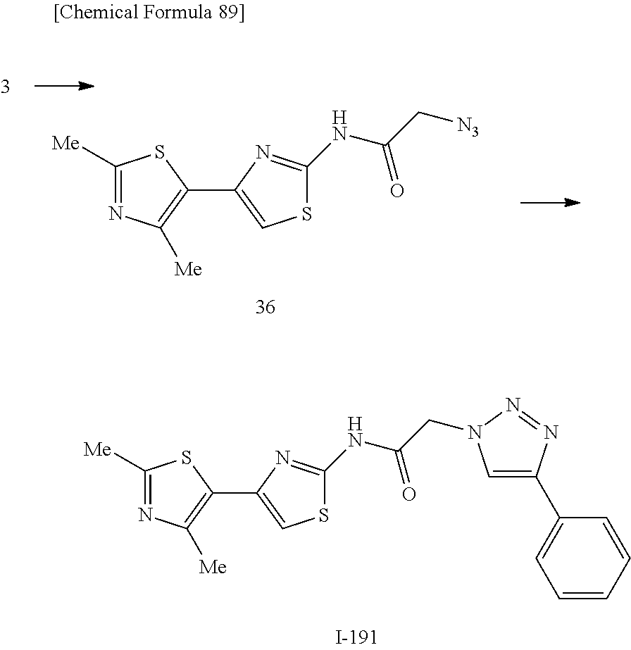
C1([Me])=NC([Me])=C(C2=CSC(NC(C[N3])=O)=N2)S1.C1([Me])=NC([Me])=C(C2=CSC(NC(CN3C=C(C4=CC=CC=C4)N=N3)=O)=N2)S1
